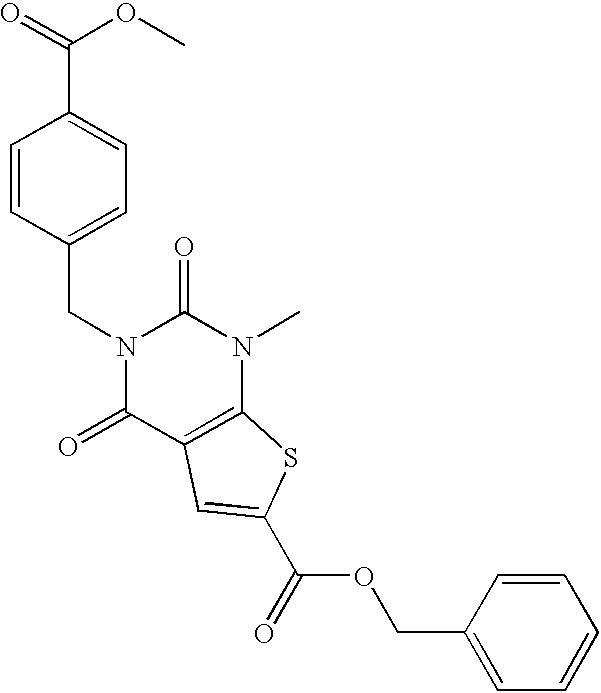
C(N1C(=O)C2=C(N(C)C1=O)SC(C(=O)OCC1=CC=CC=C1)=C2)C1=CC=C(C(=O)OC)C=C1
